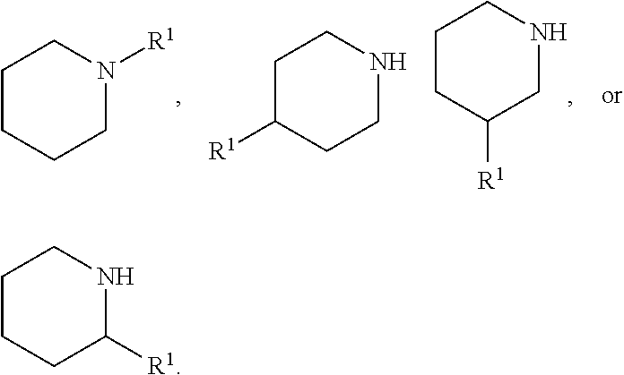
C1CCCN([R1])C1.C1CC([R1])CNC1.C1C([R1])CCNC1.C1CCC([R1])NC1
